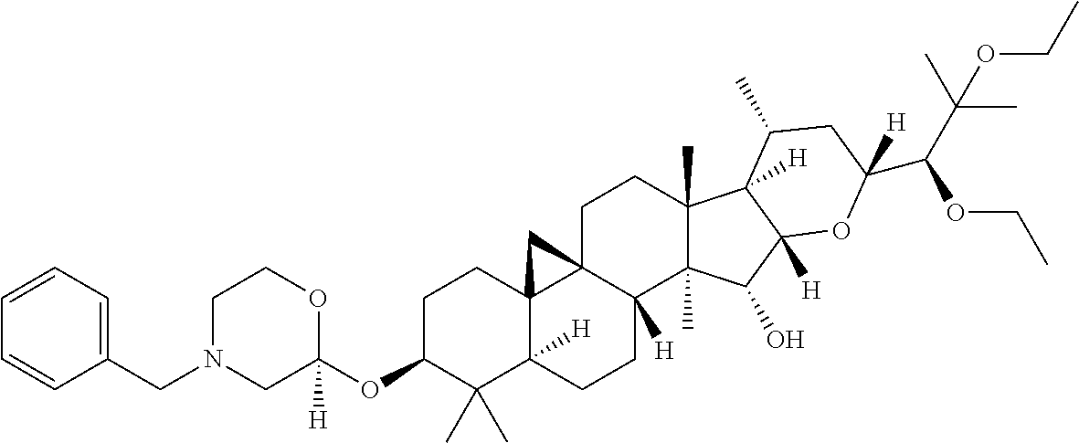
C1C(OC2([H])OCCN(CC3=CC=CC=C3)C2)C(C)(C)C2([H])C3(C1)C1(CCC4(C)C(C)(C(O)C5([H])C4([H])C(C)CC(C(C(C)(OCC)C)OCC)([H])O5)C1([H])CC2)C3
